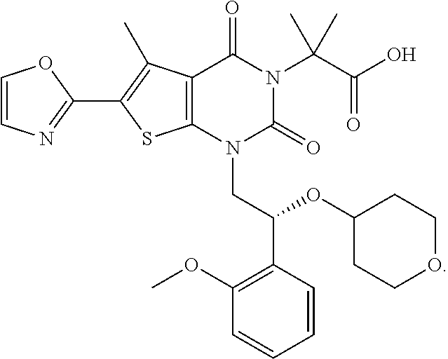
C1=CN=C(C2=C(C)C3=C(S2)N(CC(C2=C(OC)C=CC=C2)OC2CCOCC2)C(=O)N(C(C(O)=O)(C)C)C3=O)O1
